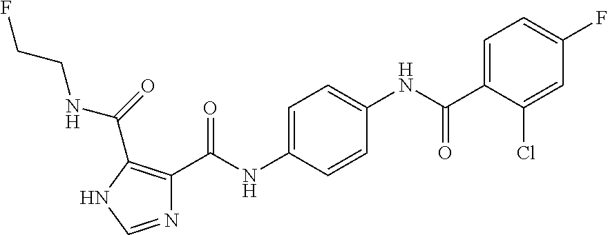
C1=C(NC(C2=C(C(=O)NCCF)NC=N2)=O)C=CC(NC(C2=CC=C(F)C=C2Cl)=O)=C1
